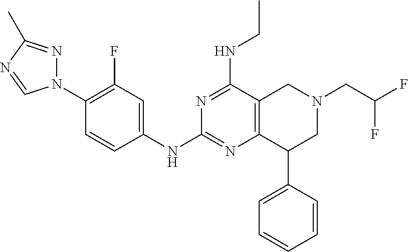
C1(N2N=C(C)N=C2)=C(F)C=C(NC2=NC3=C(C(NCC)=N2)CN(CC(F)F)CC3C2=CC=CC=C2)C=C1
